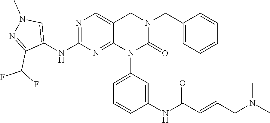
CN(CC=CC(NC1=CC(N2C3=NC(NC4=CN(C)N=C4C(F)F)=NC=C3CN(CC3=CC=CC=C3)C2=O)=CC=C1)=O)C
